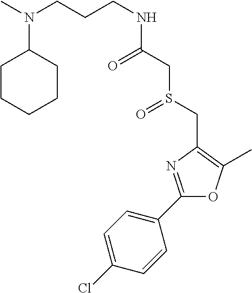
C(CCNC(CS(CC1=C(C)OC(C2=CC=C(Cl)C=C2)=N1)=O)=O)N(C)C1CCCCC1
